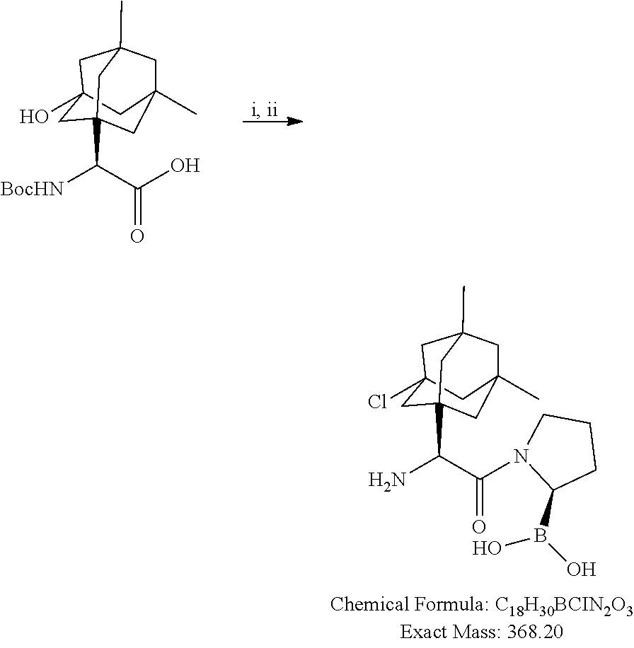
C1C2(O)CC3(C([BocHN])C(O)=O)CC(C)(CC1(C)C3)C2.C1C2(Cl)CC3(C(N)C(N4C(B(O)O)CCC4)=O)CC(C)(CC1(C)C3)C2
